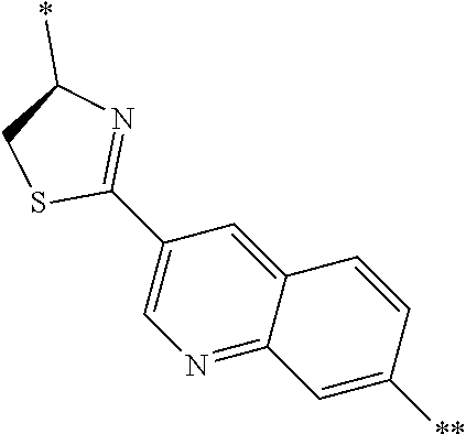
C1(*)CSC(C2=CN=C3C(=C2)C=CC([**])=C3)=N1
